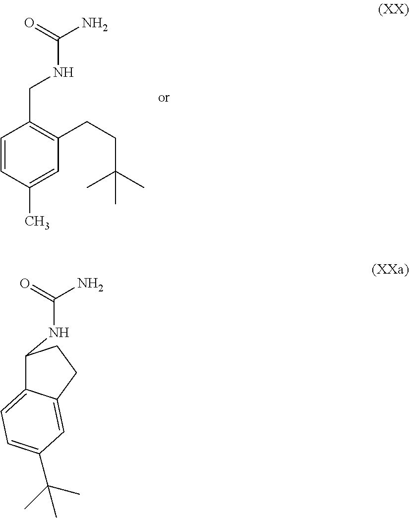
C1=CC(C)=CC(CCC(C)(C)C)=C1CNC(N)=O.C1(NC(N)=O)C2=CC=C(C(C)(C)C)C=C2CC1
